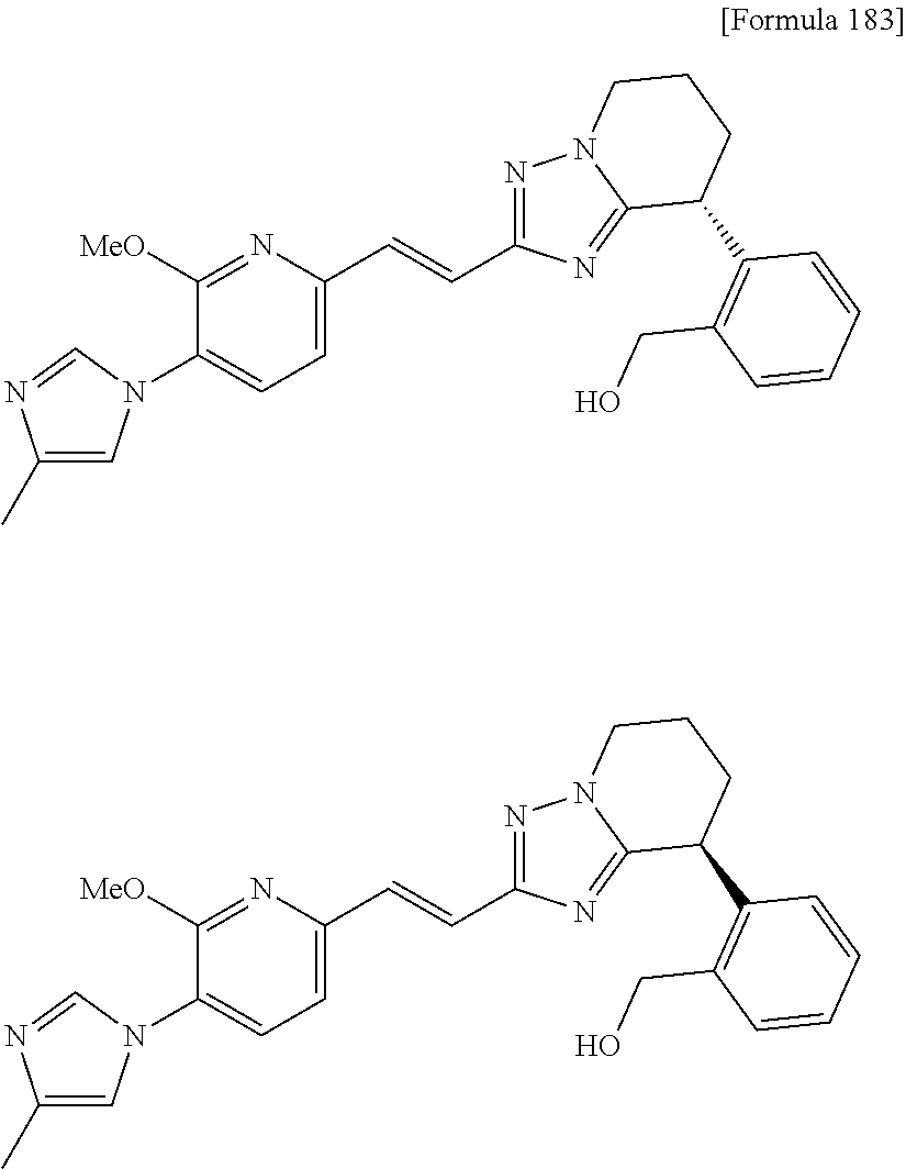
C1([MeO])=NC(C=CC2=NN3C(=N2)C(C2=C(CO)C=CC=C2)CCC3)=CC=C1N1C=C(C)N=C1.C1([MeO])=NC(C=CC2=NN3C(=N2)C(C2=C(CO)C=CC=C2)CCC3)=CC=C1N1C=C(C)N=C1
